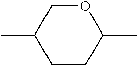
CC1COC(C)CC1
